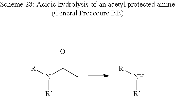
[R]N(C(C)=O)[R].[R]N[R]
